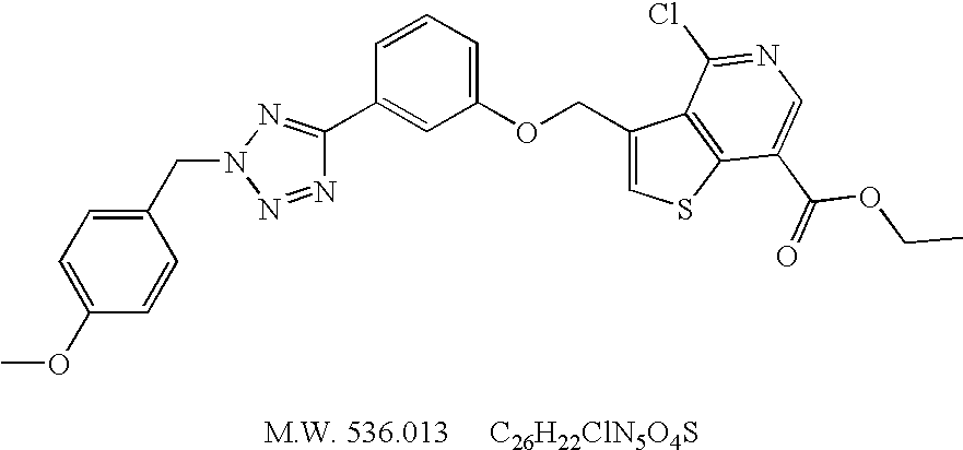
N1=NN(CC2=CC=C(OC)C=C2)N=C1C1=CC(OCC2=CSC3=C2C(Cl)=NC=C3C(=O)OCC)=CC=C1
